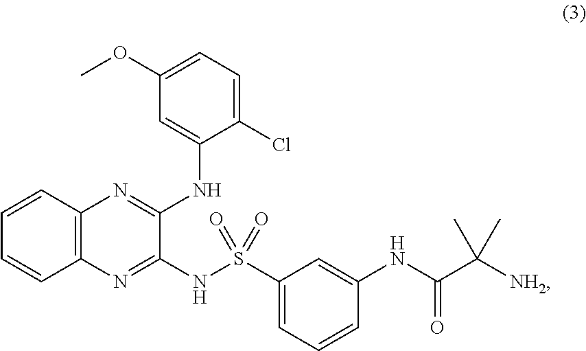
C12=C(C=CC=C1)N=C(NC1=CC(OC)=CC=C1Cl)C(NS(C1=CC=CC(NC(C([NH2])(C)C)=O)=C1)(=O)=O)=N2
